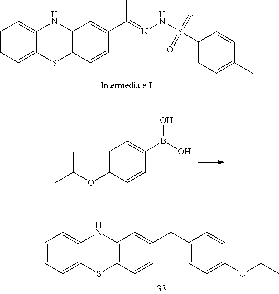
C1=CC=C2C(=C1)NC1=C(S2)C=CC(C(=NNS(C2=CC=C(C)C=C2)(=O)=O)C)=C1.C1=C(OC(C)C)C=CC(B(O)O)=C1.C1=CC=C2C(=C1)NC1=C(S2)C=CC(C(C)C2=CC=C(OC(C)C)C=C2)=C1
